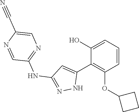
C1(NC2=NNC(C3=C(OC4CCC4)C=CC=C3O)=C2)=NC=C(C#N)N=C1
